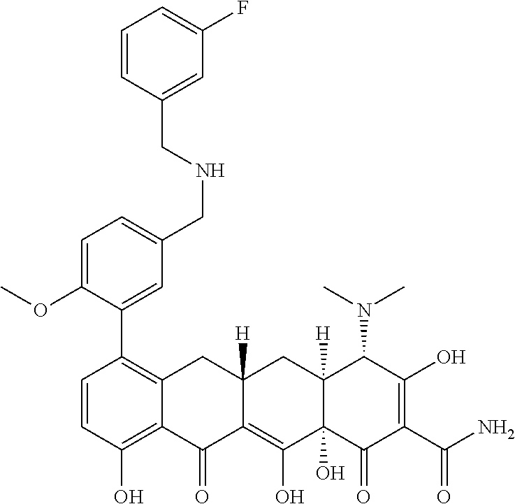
C1=CC(O)=C2C(=C1C1=CC(CNCC3=CC(F)=CC=C3)=CC=C1OC)CC1([H])C(=C(O)C3(O)C([H])(C1)C(N(C)C)C(O)=C(C(N)=O)C3=O)C2=O
